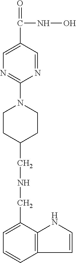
C12=C(C(CNCC3CCN(C4=NC=C(C(NO)=O)C=N4)CC3)=CC=C1)NC=C2
